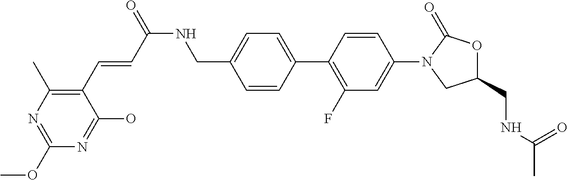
C1(CNC(C)=O)OC(=O)N(C2=CC(F)=C(C3=CC=C(CNC(=O)C=CC4=C(C)N=C(OC)N=C4O)C=C3)C=C2)C1
